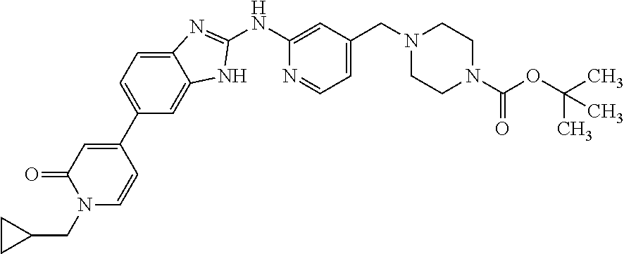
C1(NC2=CC(CN3CCN(C(OC(C)(C)C)=O)CC3)=CC=N2)=NC2=CC=C(C3=CC(=O)N(CC4CC4)C=C3)C=C2N1
